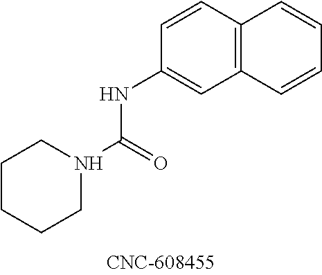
C12=C(C=CC(NC(N3CCCCC3)=O)=C1)C=CC=C2
